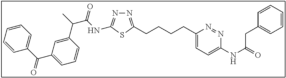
N1=C(CCCCC2=CC=C(NC(=O)CC3=CC=CC=C3)N=N2)SC(NC(C(C2=CC(C(C3=CC=CC=C3)=O)=CC=C2)C)=O)=N1
